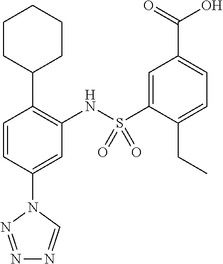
C1=CC(N2N=NN=C2)=CC(NS(C2=CC(C(=O)O)=CC=C2CC)(=O)=O)=C1C1CCCCC1
